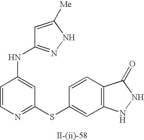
C1=CN=C(SC2=CC3=C(C=C2)C(=O)NN3)C=C1NC1=NNC([Me])=C1
